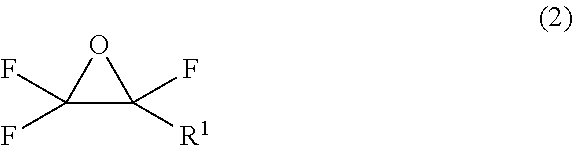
O1C(F)(F)C1([R1])F
